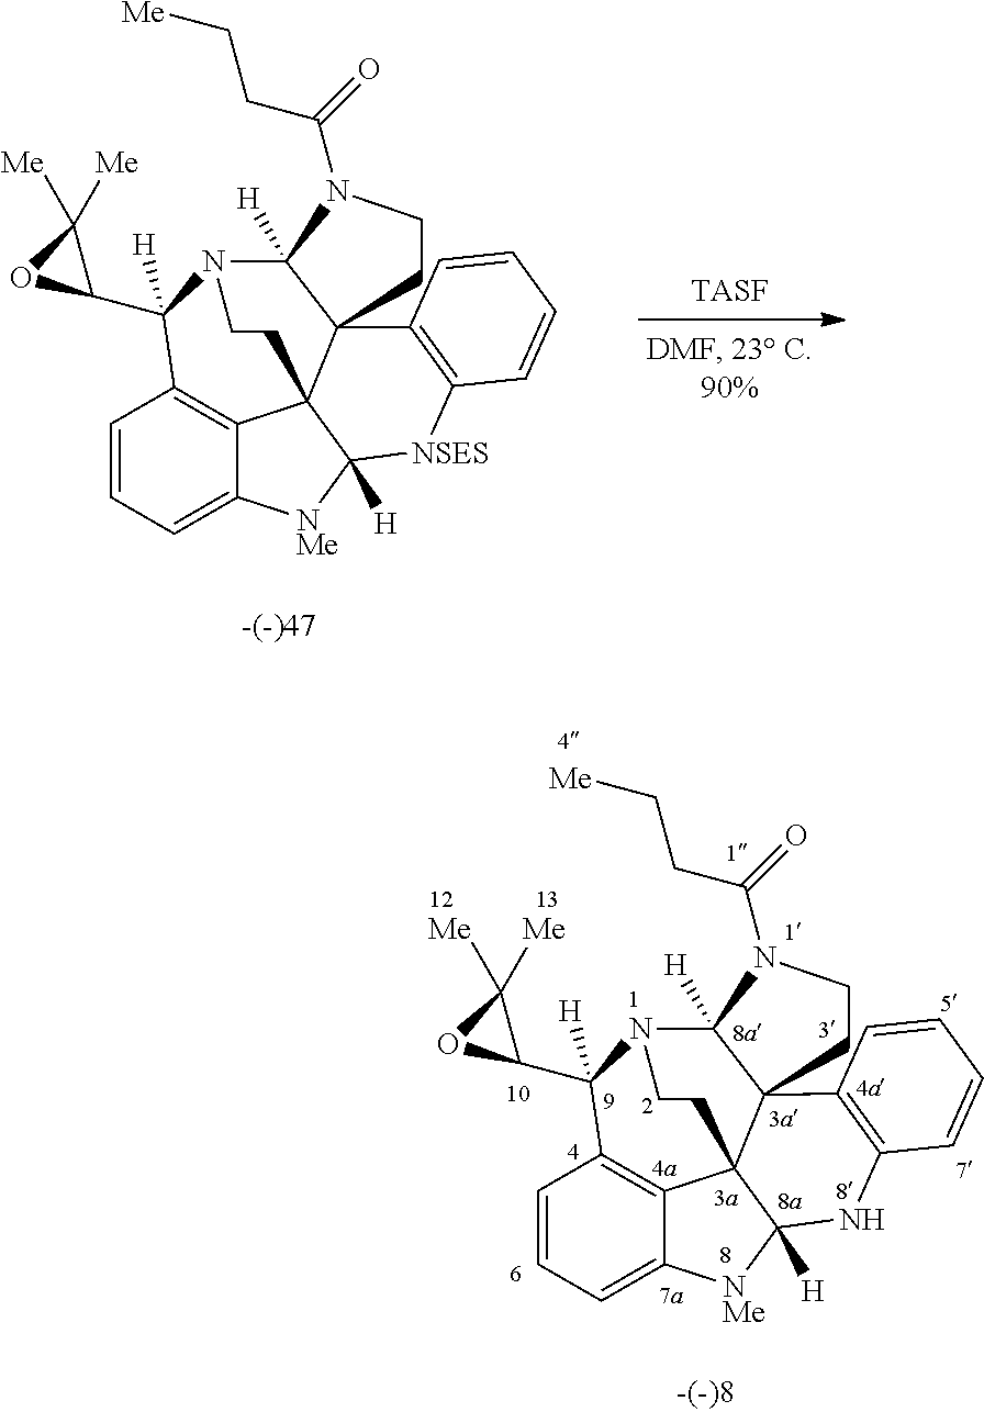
C1=CC=C2C3=C1C(C1OC1([Me])[Me])([H])N1C4([H])C5(C3(C([H])([NMe]2)[NSES]C2=C5C=CC=C2)CC1)CCN4C(CC[Me])=O.[TASF].C1=CC=C2C3=C1C(C1OC1([Me])[Me])([H])N1C4([H])C5(C3(C([H])([NMe]2)NC2=C5C=CC=C2)CC1)CCN4C(CC[Me])=O
